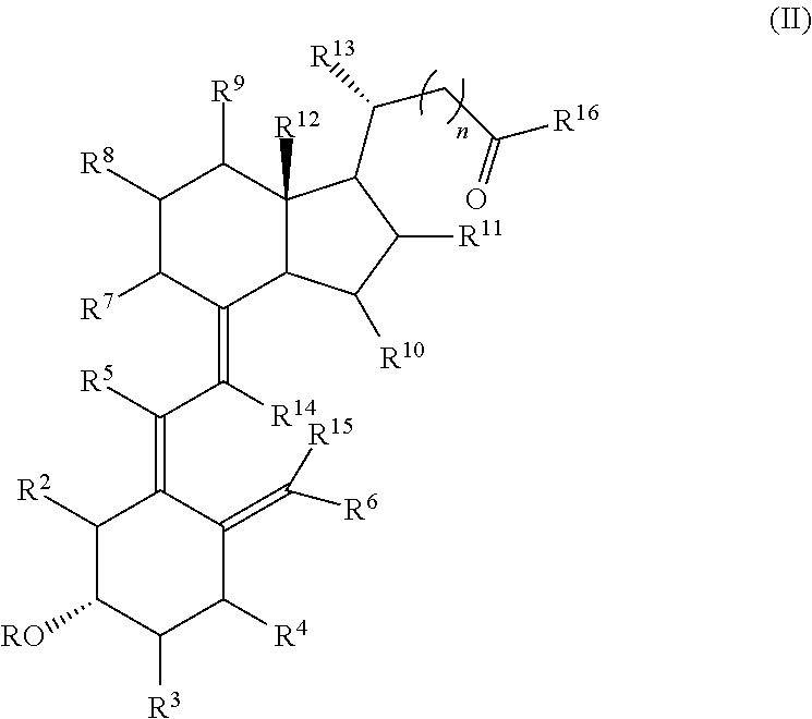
C1([R2])C([RO])C([R3])C([R4])C(=C([R6])[R15])C1=C(C([R14])=C1C([R7])C([R8])C([R9])C2([R12])C1C([R10])C([R11])C2C([R13])CC([R16])=O)[R5]
